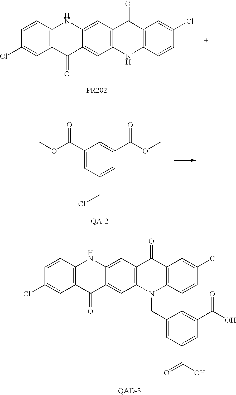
C1=CC(Cl)=CC2=C1NC1=CC3=C(C=C1C2=O)NC1=C(C3=O)C=C(Cl)C=C1.C1(C(OC)=O)=CC(CCl)=CC(C(OC)=O)=C1.C1=CC(Cl)=CC2=C1NC1=CC3=C(C=C1C2=O)N(CC1=CC(C(O)=O)=CC(C(O)=O)=C1)C1=C(C3=O)C=C(Cl)C=C1
